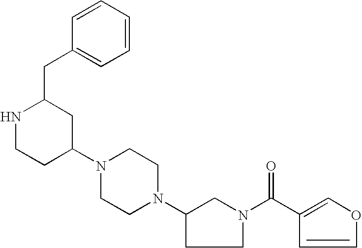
C1(CC2NCCC(N3CCN(C4CCN(C(C5=COC=C5)=O)C4)CC3)C2)=CC=CC=C1
